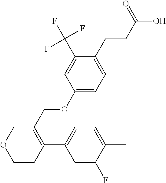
C1=C(F)C(C)=CC=C1C1=C(COC2=CC=C(CCC(O)=O)C(C(F)(F)F)=C2)COCC1
